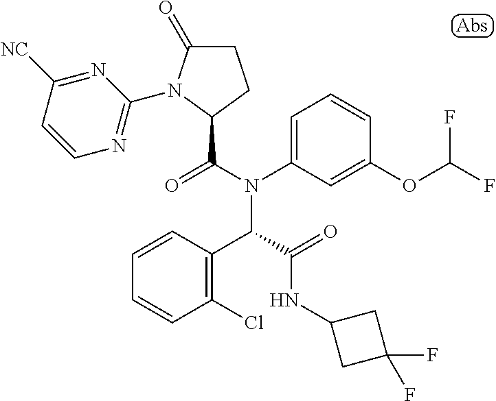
N1=C([NC])C=CN=C1N1C(=O)CCC1C(N(C1=CC=CC(OC(F)F)=C1)C(C1=C(Cl)C=CC=C1)C(=O)NC1CC(F)(F)C1)=O
